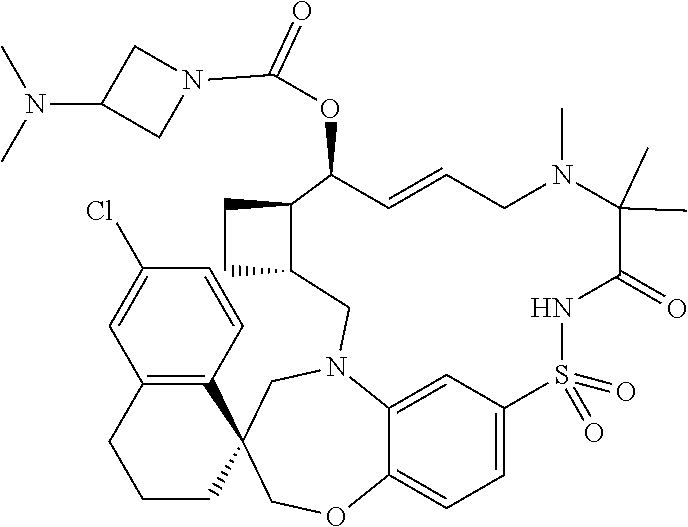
C12=CC3=CC=C1OCC1(CN2CC2CCC2C(OC(=O)N2CC(N(C)C)C2)C=CCN(C)C(C)(C)C(=O)NS3(=O)=O)C2=C(CCC1)C=C(Cl)C=C2
